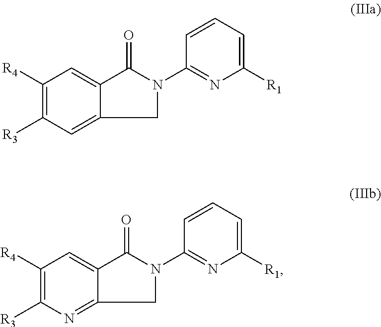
C1([R4])=C([R3])C=C2C(=C1)C(=O)N(C1=NC([R1])=CC=C1)C2.C1([R4])=C([R3])N=C2C(=C1)C(=O)N(C1=NC([R1])=CC=C1)C2
